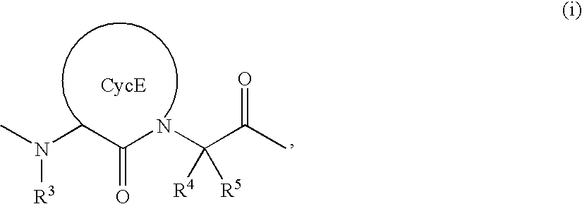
N(CC(NC(C(C)=O)([R5])[R4])=O)(C)[R3]
